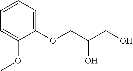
C1=CC=C(OC)C(OCC(CO)O)=C1
